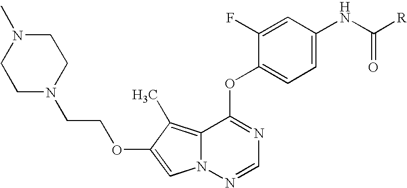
C1(F)=CC(NC([R])=O)=CC=C1OC1=NC=NN2C1=C(C)C(OCCN1CCN(C)CC1)=C2
